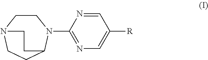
C1CN2CCC(N1C1=NC=C([R])C=N1)CC2
